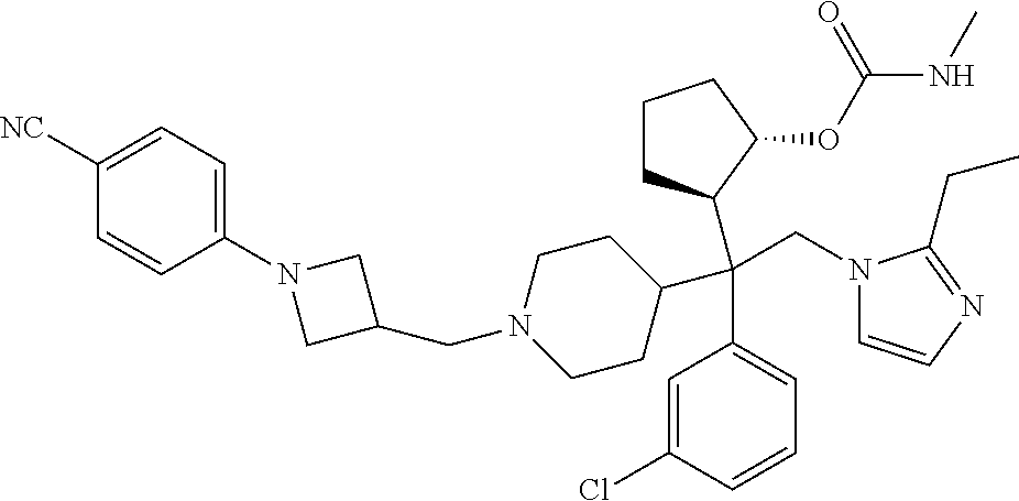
C1([NC])=CC=C(N2CC(CN3CCC(C(C4=CC=CC(Cl)=C4)(CN4C=CN=C4CC)C4CCCC4OC(NC)=O)CC3)C2)C=C1
